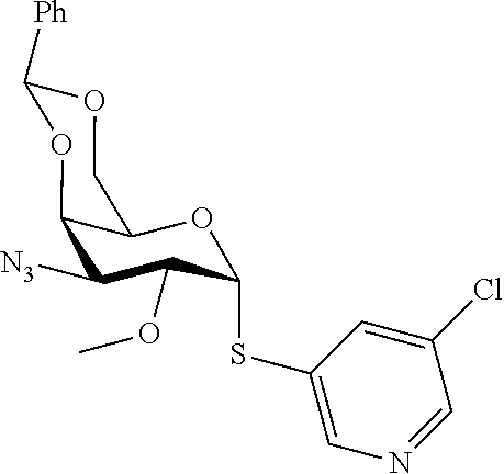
C1([N3])C(OC)C(SC2=CN=CC(Cl)=C2)OC2C1OC([Ph])OC2
